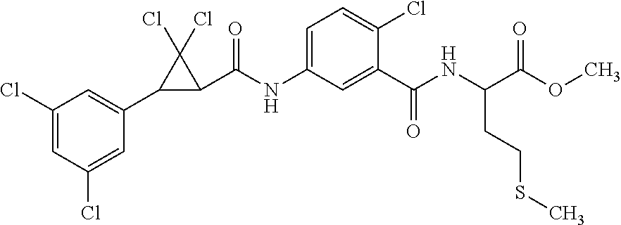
C1(Cl)=CC(Cl)=CC(C2C(C(NC3=CC=C(Cl)C(C(NC(C(OC)=O)CCSC)=O)=C3)=O)C2(Cl)Cl)=C1
